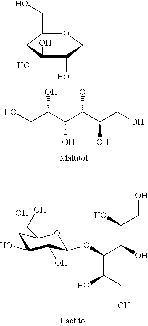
OCC(C(C(C(CO)O)OC1C(O)C(O)C(O)C(CO)O1)O)O.C1(O)C(O)C(O)C(OC(C(CO)O)C(O)C(O)CO)OC1CO
